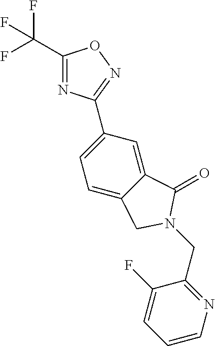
C1(C(F)(F)F)=NC(C2=CC=C3C(=C2)C(=O)N(CC2=NC=CC=C2F)C3)=NO1
